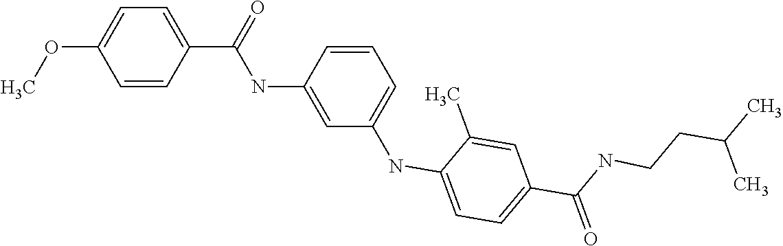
C1=CC(C(=O)NC2=CC(NC3=CC=C(C(=O)NCCC(C)C)C=C3C)=CC=C2)=CC=C1OC
